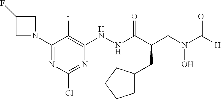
C1(N2CC(F)C2)=NC(Cl)=NC(NNC(C(CC2CCCC2)CN(O)C(=O)[H])=O)=C1F
